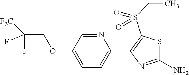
N1=CC(OCC(F)([F3C])F)=CC=C1C1=C(S(=O)(CC)=O)SC(N)=N1
